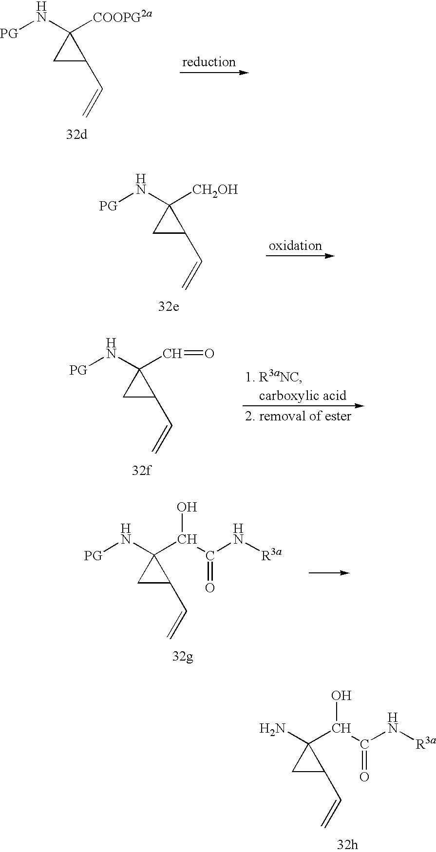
C1C(C=C)C1(C(C(N[R3a])=O)O)N.C1C(C=C)C1([COOPG2a])N[PG].C1C(C=C)C1([CH2OH])N[PG].C1C(C=C)C1(C=O)N[PG].C1C(C=C)C1(C(C(N[R3a])=O)O)N[PG]
